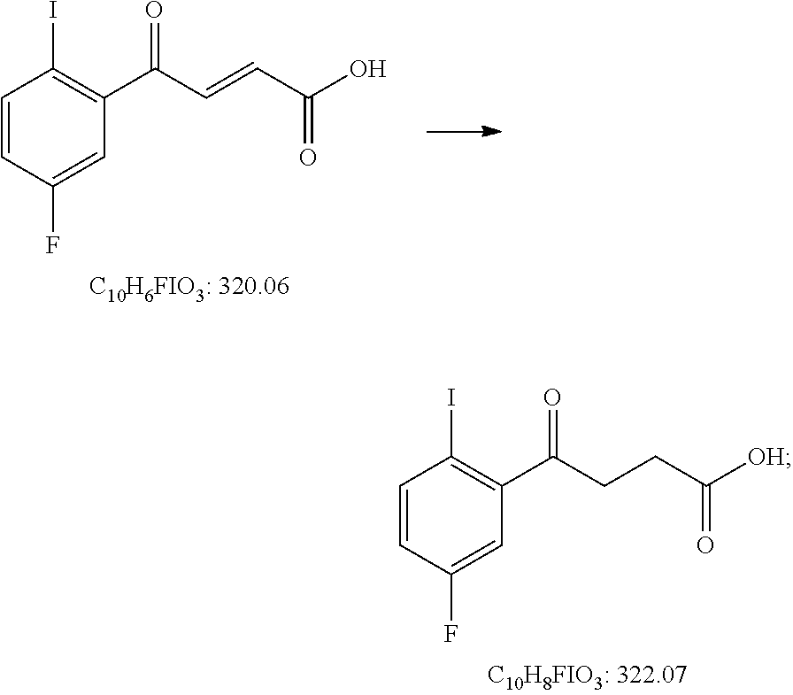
C1=CC(F)=CC(C(=O)C=CC(O)=O)=C1I.C1=CC(F)=CC(C(=O)CCC([OH])=O)=C1I
